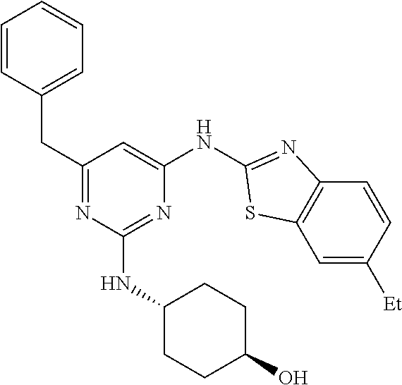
C1=CC(CC2=NC(NC3CCC(O)CC3)=NC(NC3=NC4=C(C=C([Et])C=C4)S3)=C2)=CC=C1
